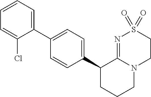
C1(C2CCCN3C2=NS(=O)(=O)CC3)=CC=C(C2=CC=CC=C2Cl)C=C1
